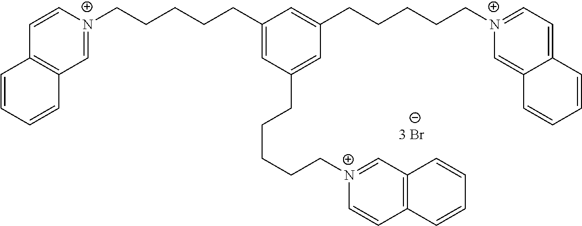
C1(CCCCC[N+]2=CC3=C(C=C2)C=CC=C3)=CC(CCCCC[N+]2=CC3=C(C=C2)C=CC=C3)=CC(CCCCC[N+]2=CC=C3C(=C2)C=CC=C3)=C1
